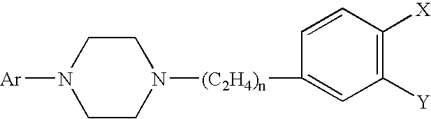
N1([Ar])CCN([(C2H4)n]C2=CC([Y])=C([X])C=C2)CC1
